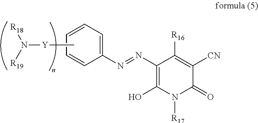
C1(N=NC2=C(O)N([R17])C(=O)C([CN])=C2[R16])=CC=CC=C1.C[Y]N([R18])[R19]
